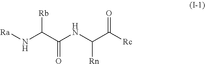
N(C(C([Rc])=O)[Rn])C(C(N[Ra])[Rb])=O
